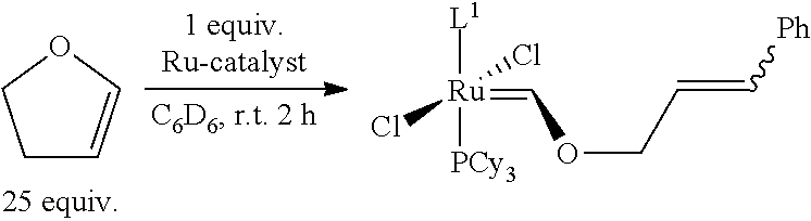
C1C=COC1.[L1][Ru](=COCC=C[Ph])([PCy3])(Cl)Cl
